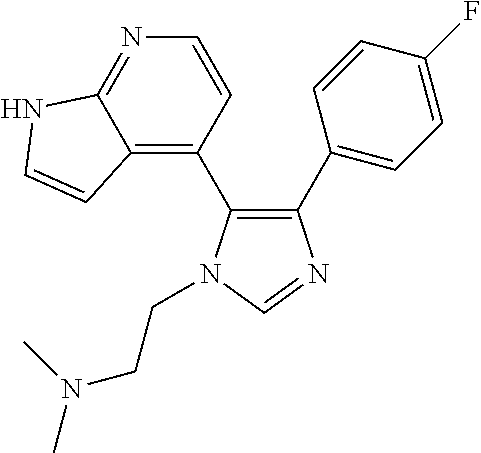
C1(C2=CC=C(F)C=C2)=C(C2=C3C(=NC=C2)NC=C3)N(CCN(C)C)C=N1
